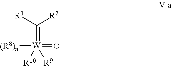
C(=[W]([R9])(=O)([(R8)n])[R10])([R1])[R2]
